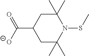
C1C(C)(C)N(SC)C(C)(C)CC1C([O-])=O
